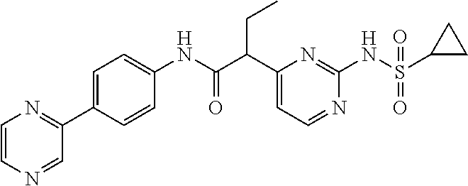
C1(C(C(NC2=CC=C(C3=NC=CN=C3)C=C2)=O)CC)=CC=NC(NS(C2CC2)(=O)=O)=N1
